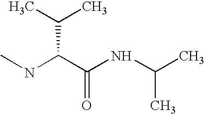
CNC(C(NC(C)C)=O)C(C)C
